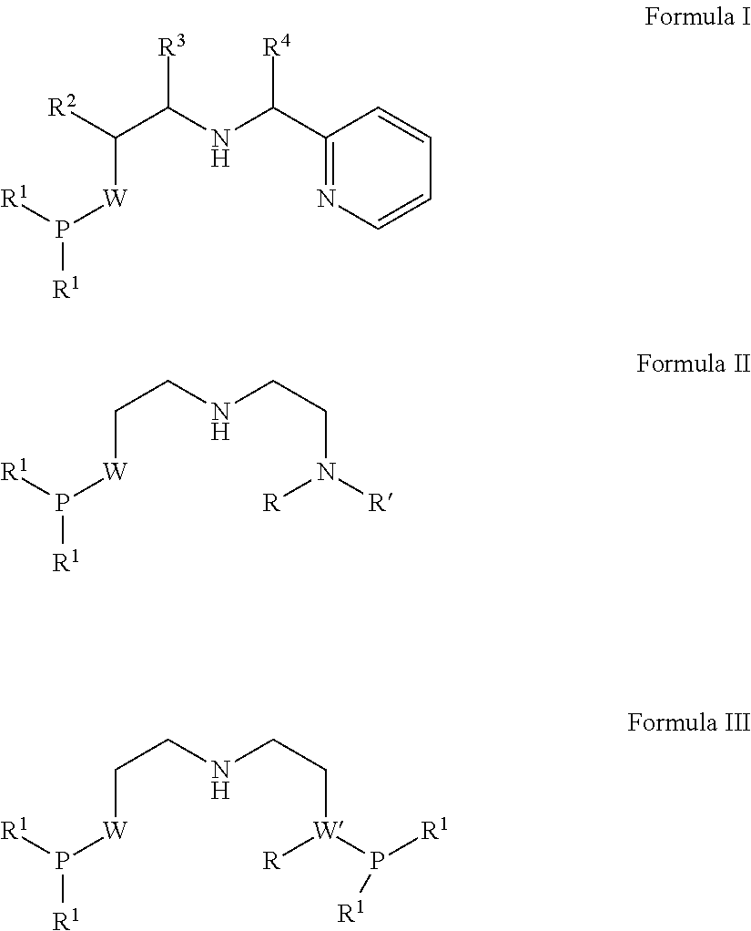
P([W]C(C(NC(C1=NC=CC=C1)[R4])[R3])[R2])([R1])[R1].P([W]CCNCCN([R])[R])([R1])[R1].P([W]CCNCC[W](P([R1])[R1])[R])([R1])[R1]
